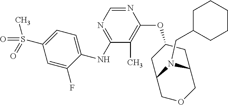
C1=C(F)C(NC2=NC=NC(OC3CC4COCC(C3)N4CC3CCCCC3)=C2C)=CC=C1S(=O)(C)=O
